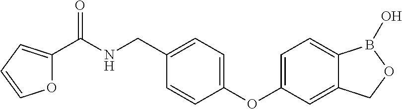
C1(C(NCC2=CC=C(OC3=CC=C4C(=C3)COB4O)C=C2)=O)=CC=CO1
